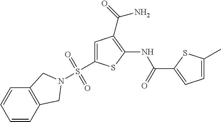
C1=C(S(=O)(=O)N2CC3=C(C=CC=C3)C2)SC(NC(=O)C2=CC=C(C)S2)=C1C(=O)N
